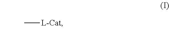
C[L-Cat]
